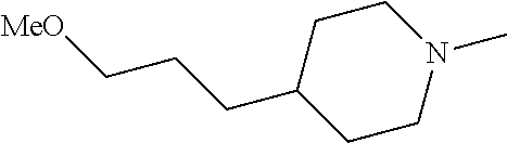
N1(C)CCC(CCC[MeO])CC1
